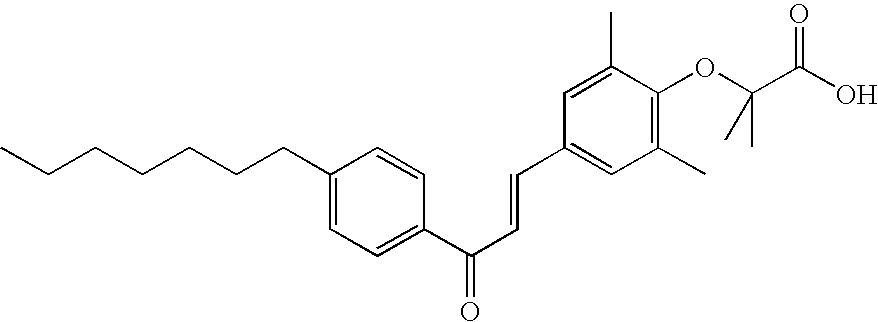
CCCCCCCC1=CC=C(C(C=CC2=CC(C)=C(OC(C(O)=O)(C)C)C(C)=C2)=O)C=C1
